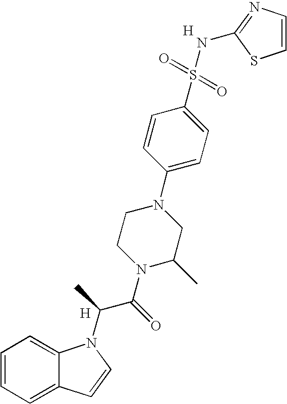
C1=CC=C2C(=C1)N(C(C(N1C(C)CN(C3=CC=C(S(=O)(=O)NC4=NC=CS4)C=C3)CC1)=O)C)C=C2.[H].[H]
